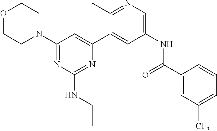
O1CCN(C2=NC(NCC)=NC(C3=CC(NC(C4=CC([CF3])=CC=C4)=O)=CN=C3C)=C2)CC1
